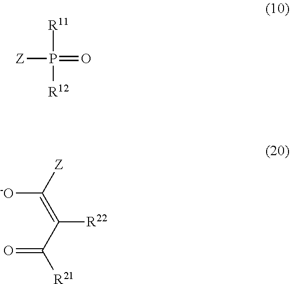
[Z]P([R11])([R12])=O.O=C(C(=C([-O])[Z])[R22])[R21]
